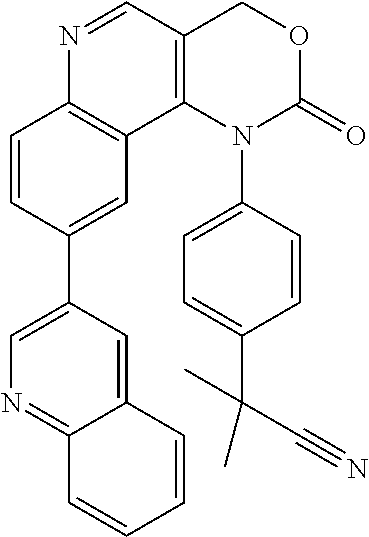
C1=CC(C2=CN=C3C(=C2)C=CC=C3)=CC2=C1N=CC1=C2N(C2=CC=C(C(C#N)(C)C)C=C2)C(=O)OC1
